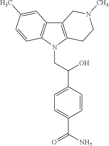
C12=C(N(CC(C3=CC=C(C(N)=O)C=C3)O)C3=C1C=C(C)C=C3)CCN(C)C2
